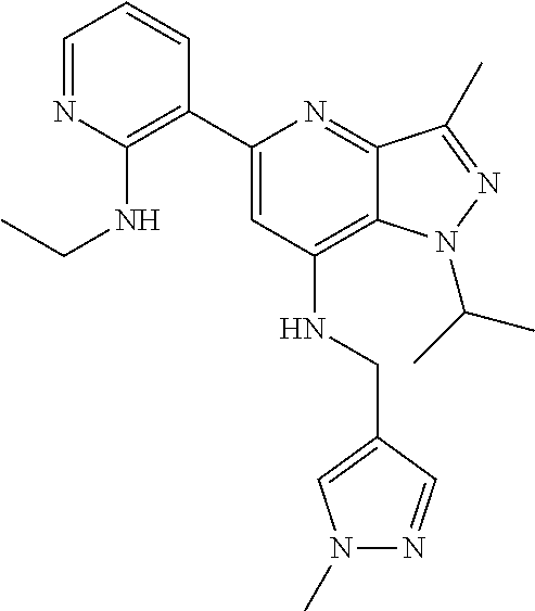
C1=NC(NCC)=C(C2=CC(NCC3=CN(C)N=C3)=C3C(=N2)C(C)=NN3C(C)C)C=C1
